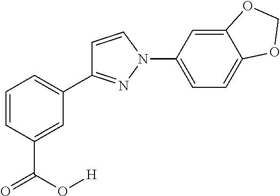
C12=CC(N3N=C(C4=CC=CC(C(=O)O[H])=C4)C=C3)=CC=C1OCO2
